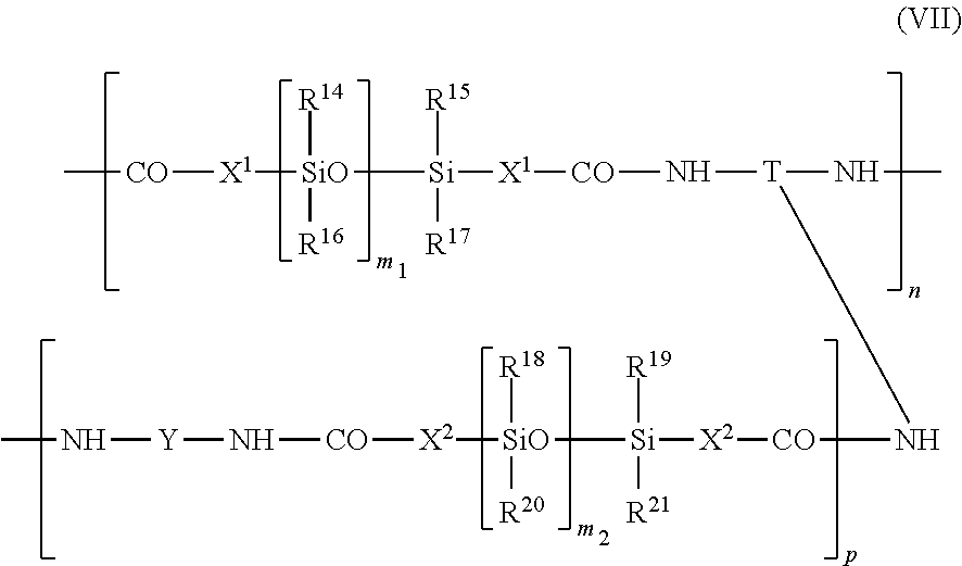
C[CO][X1][SiO]([R14])([R16])[Si]([X1][CO]N[T](NC)N[CO][X2][Si]([SiO]([X2][CO]N[Y]NC)([R18])[R20])([R19])[R21])([R15])[R17]
